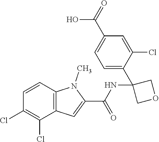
C12=C(C=CC(Cl)=C1Cl)N(C)C(C(NC1(C3=CC=C(C(=O)O)C=C3Cl)COC1)=O)=C2
